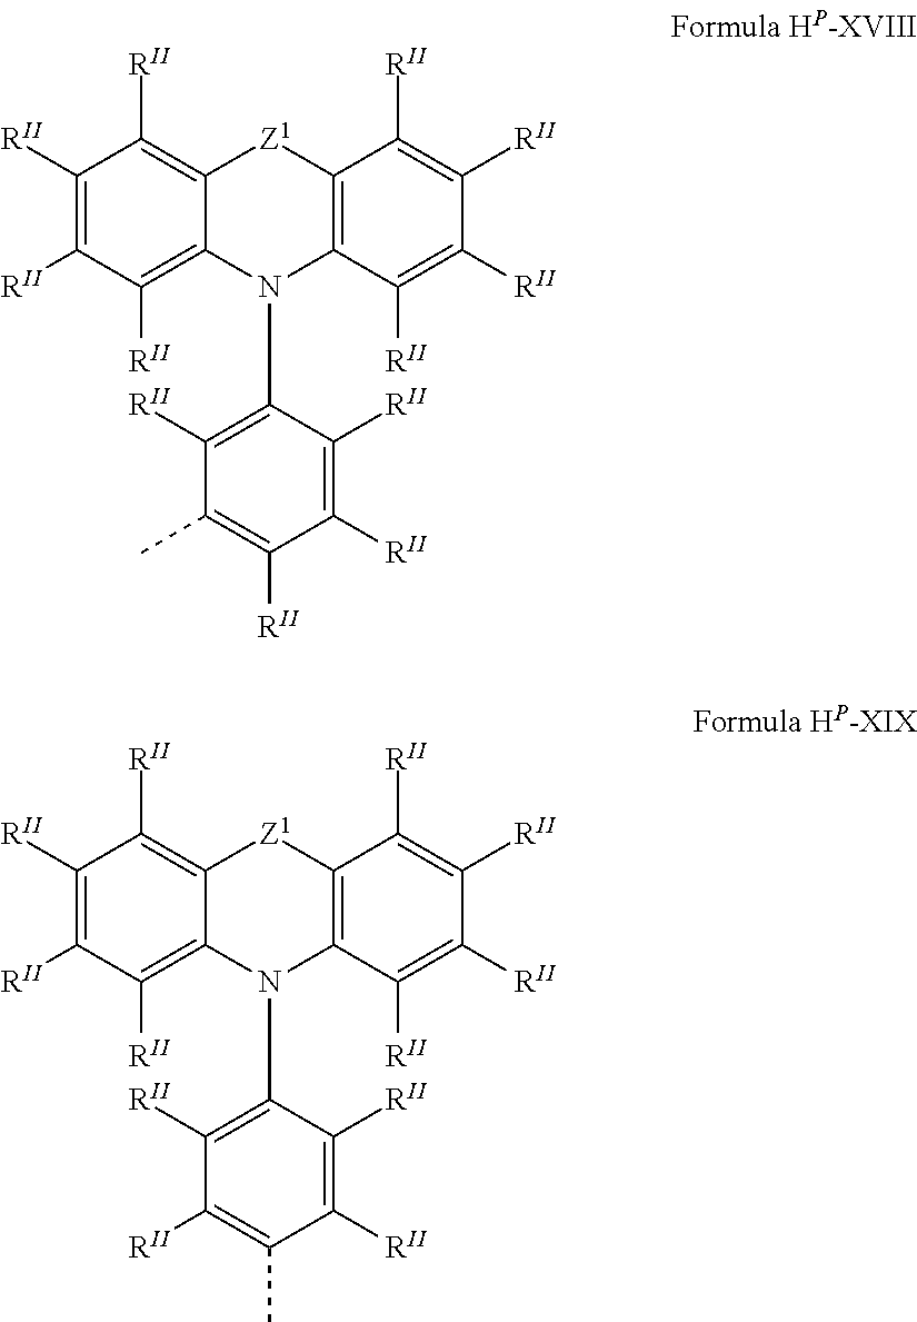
C1([RII])=C([RII])C([RII])=C2C(=C1[RII])[Z1]C1=C(N2C2=C([RII])C(C)=C([RII])C([RII])=C2[RII])C([RII])=C([RII])C([RII])=C1[RII].C1([RII])=C([RII])C([RII])=C2C(=C1[RII])[Z1]C1=C(N2C2=C([RII])C([RII])=C(C)C([RII])=C2[RII])C([RII])=C([RII])C([RII])=C1[RII]
